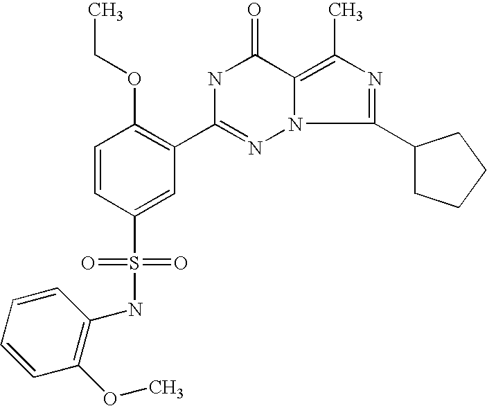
C1=CC(S(=O)(=O)NC2=C(OC)C=CC=C2)=CC(C2=NN3C(=C(C)N=C3C3CCCC3)C(=O)N2)=C1OCC
